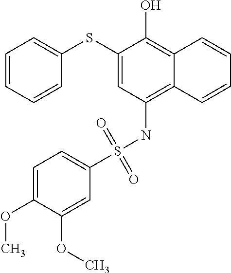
C1(SC2=CC=CC=C2)=CC(NS(C2=CC=C(OC)C(OC)=C2)(=O)=O)=C2C(=C1O)C=CC=C2
